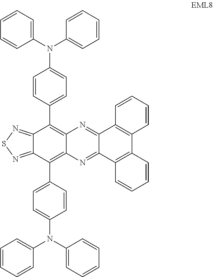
C12=NSN=C1C(C1=CC=C(N(C3=CC=CC=C3)C3=CC=CC=C3)C=C1)=C1C(=C2C2=CC=C(N(C3=CC=CC=C3)C3=CC=CC=C3)C=C2)N=C2C(=N1)C1=C(C3=C2C=CC=C3)C=CC=C1
